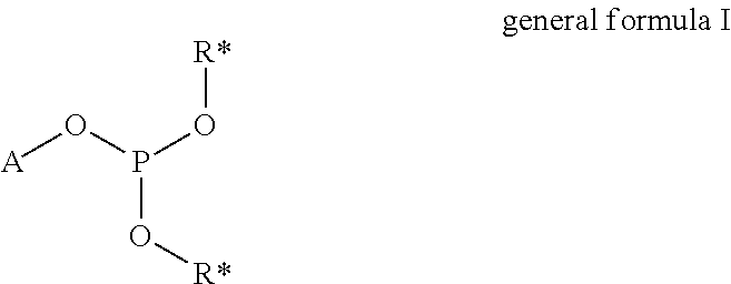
[A]OP(O[R*])O[R*]
